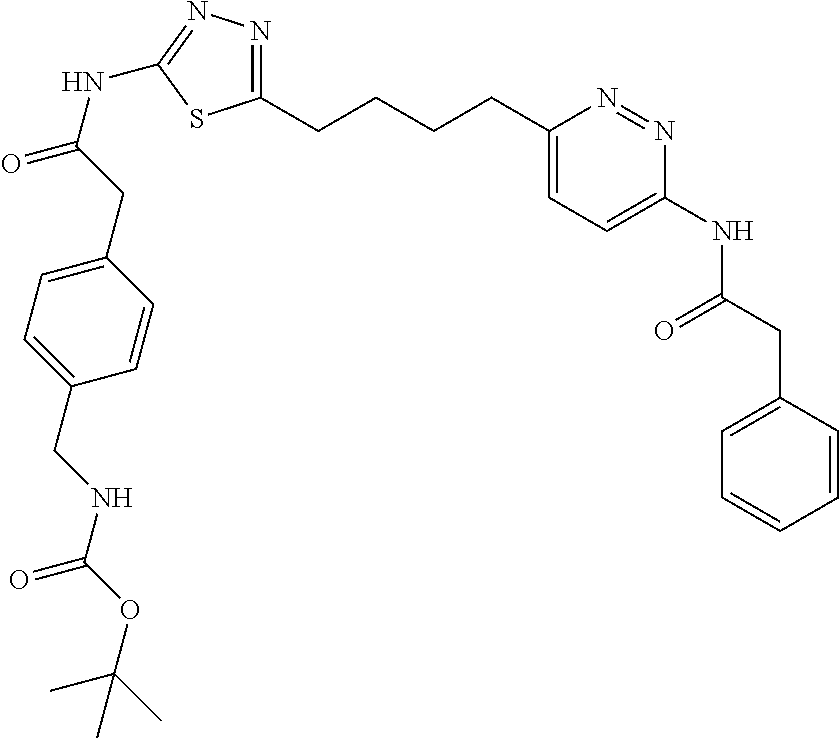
C1(CCCCC2=CC=C(NC(CC3=CC=CC=C3)=O)N=N2)=NN=C(NC(CC2=CC=C(CNC(OC(C)(C)C)=O)C=C2)=O)S1
